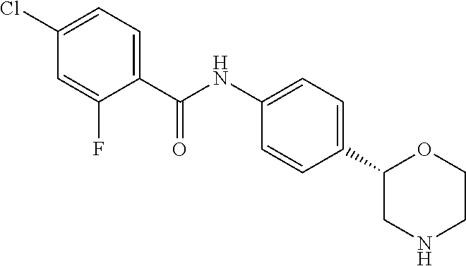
C1(C(=O)NC2=CC=C(C3CNCCO3)C=C2)=CC=C(Cl)C=C1F
